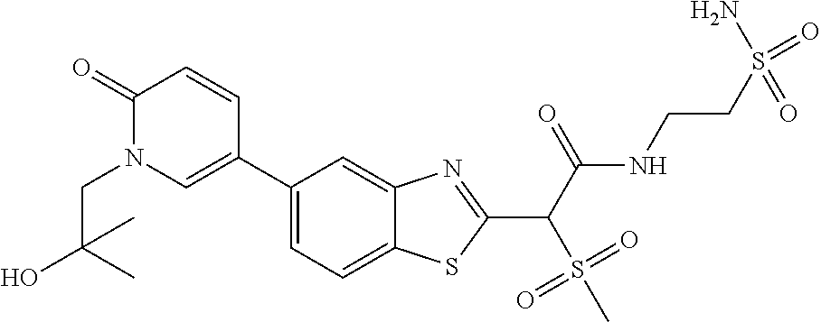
C1(C2=CN(CC(O)(C)C)C(=O)C=C2)=CC=C2C(=C1)N=C(C(C(NCCS(=O)(=O)N)=O)S(C)(=O)=O)S2
